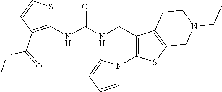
C1(CNC(NC2=C(C(=O)OC)C=CS2)=O)=C(N2C=CC=C2)SC2=C1CCN(CC)C2
